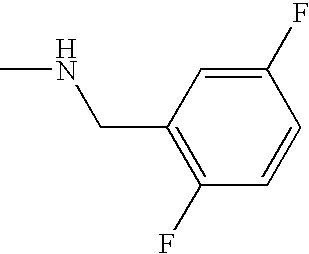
C1(CNC)=C(F)C=CC(F)=C1
